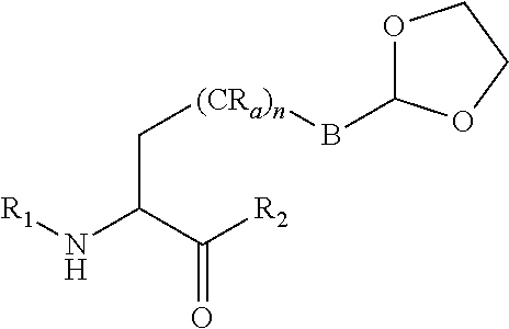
C(C([R2])=O)(N[R1])C[(CRa)n]BC1OCCO1
